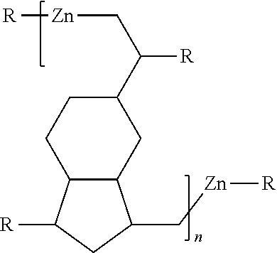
C1(C(C[Zn][R])[R])CCC2C(C1)C(C[Zn][R])CC2[R]
